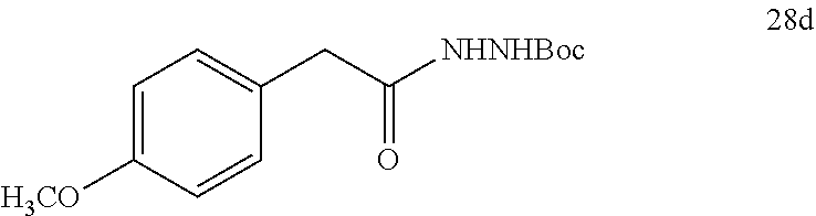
C1=C([H3CO])C=CC(CC([NHNHBoc])=O)=C1
